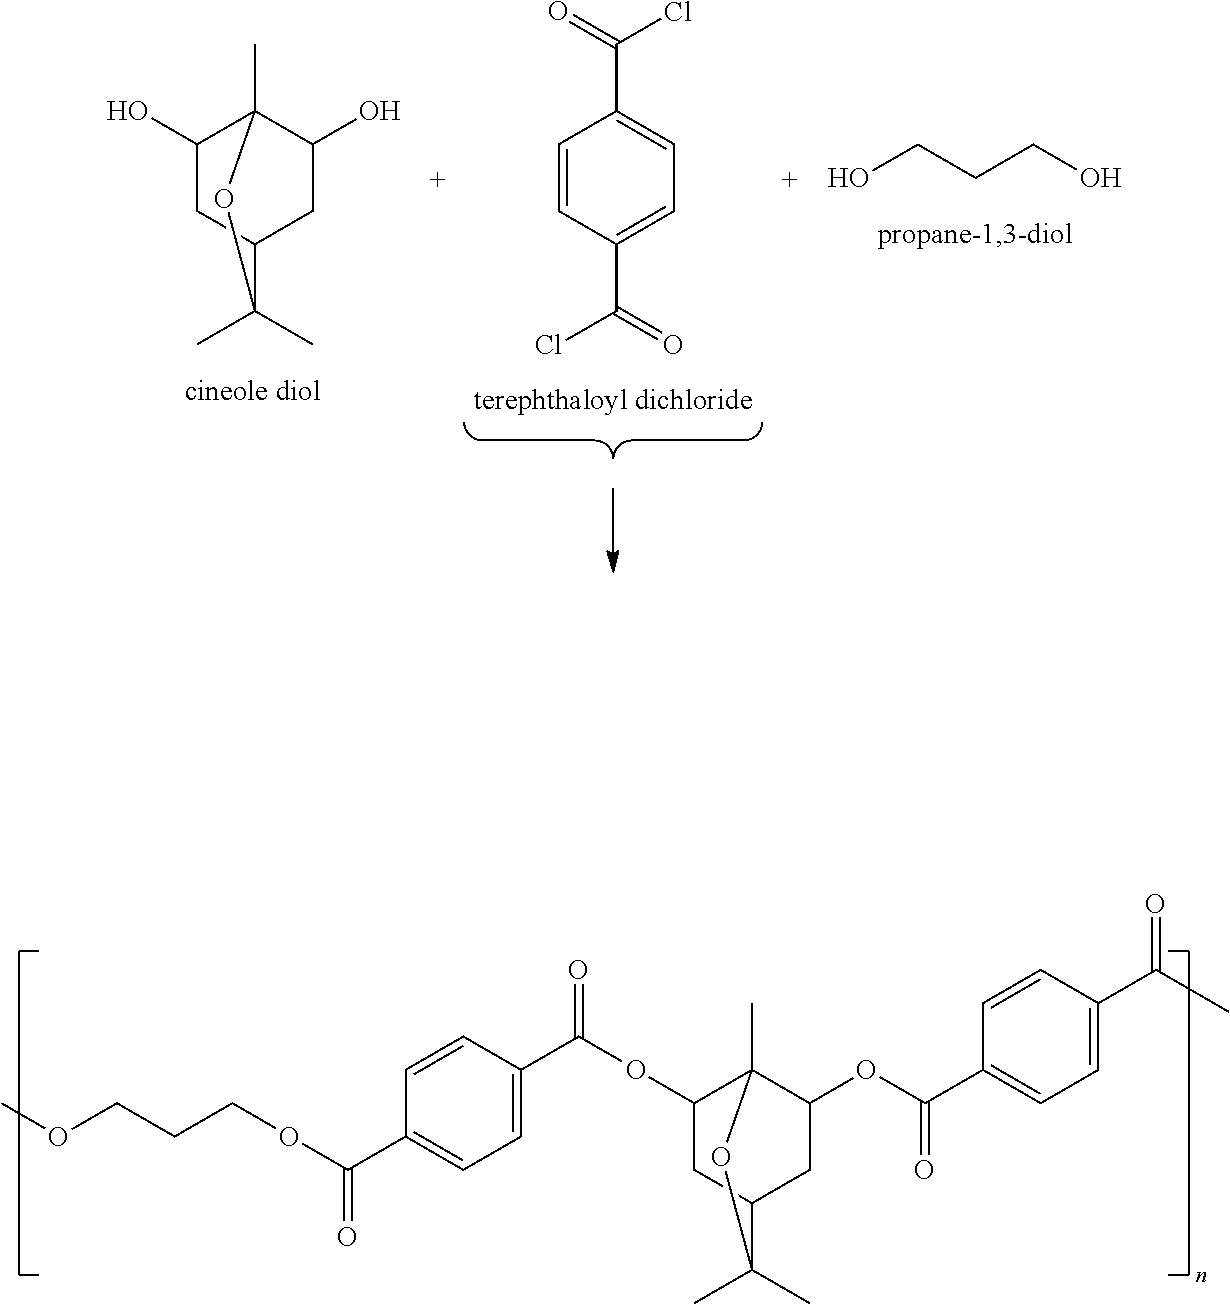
C1(OC(C2=CC=C(C(=O)OCCCOC)C=C2)=O)CC2CC(OC(C3=CC=C(C(C)=O)C=C3)=O)C1(C)OC2(C)C.C1(O)CC2CC(O)C1(C)OC2(C)C.C1=CC(C(=O)Cl)=CC=C1C(=O)Cl.OCCCO
